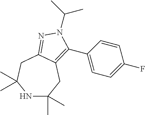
N1C(C)(C)CC2=C(C3=CC=C(F)C=C3)N(C(C)C)N=C2CC1(C)C
